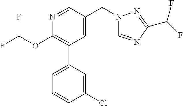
C1(OC(F)F)=C(C2=CC=CC(Cl)=C2)C=C(CN2C=NC(C(F)F)=N2)C=N1
